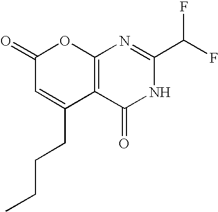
C12=C(C(=O)NC(C(F)F)=N1)C(CCCC)=CC(=O)O2
